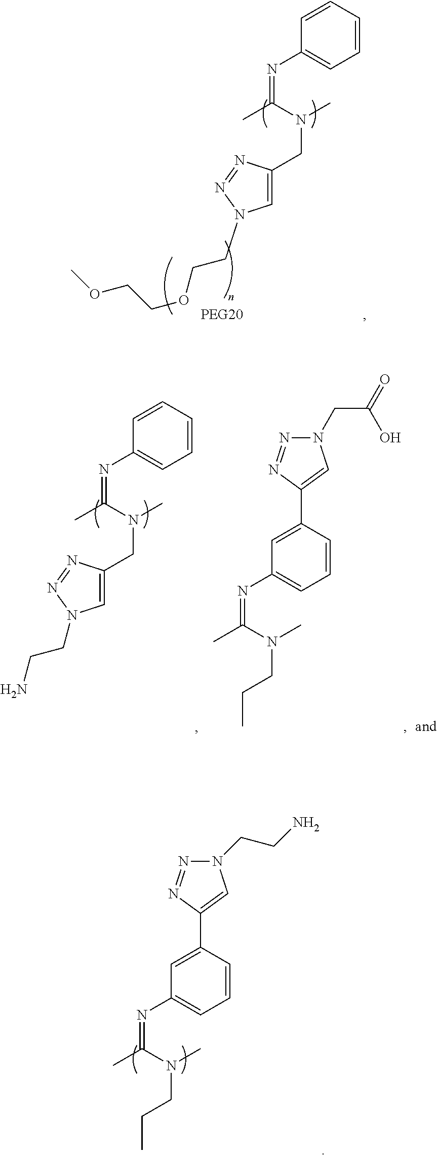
C1=CC=CC(N=C(C)N(C)CC2=CN(CCOCCOC)N=N2)=C1.N1(CCN)N=NC(C2=CC(N=C(C)N(C)CCC)=CC=C2)=C1.C1=CC=CC(N=C(C)N(C)CC2=CN(CCN)N=N2)=C1.N1(CC(=O)O)N=NC(C2=CC(N=C(C)N(C)CCC)=CC=C2)=C1
